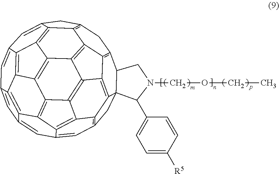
C1C2=C3C4=C5C6(C2CN(COCC)C6C2=CC=C([R5])C=C2)CC2=C5C5=C6C(=C2)C=C2C=C7C=C8C=C9CC1=C1C9=C9C8=C8C7=C2C6=C2C8=C9C(=C13)C4=C52
